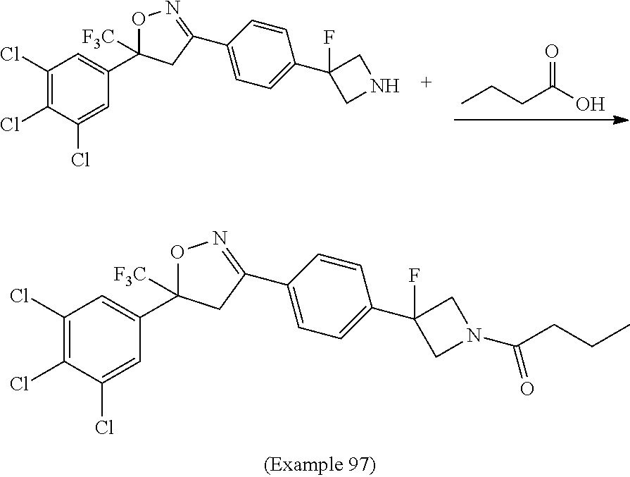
CCCC(O)=O.C1(Cl)=C(Cl)C(Cl)=CC(C2([F3C])ON=C(C3=CC=C(C4(F)CNC4)C=C3)C2)=C1.C1(Cl)=C(Cl)C(Cl)=CC(C2([F3C])ON=C(C3=CC=C(C4(F)CN(C(=O)CCC)C4)C=C3)C2)=C1
